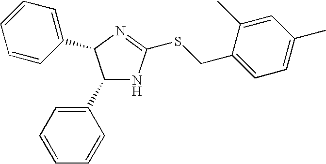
C1(C2=CC=CC=C2)NC(SCC2=CC=C(C)C=C2C)=NC1C1=CC=CC=C1
